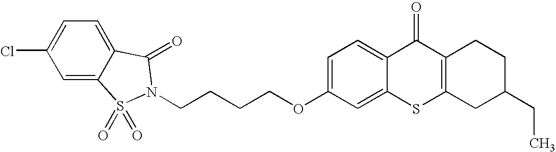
C1(Cl)=CC=C2C(=C1)S(=O)(=O)N(CCCCOC1=CC=C3C(=C1)SC1=C(C3=O)CCC(CC)C1)C2=O
